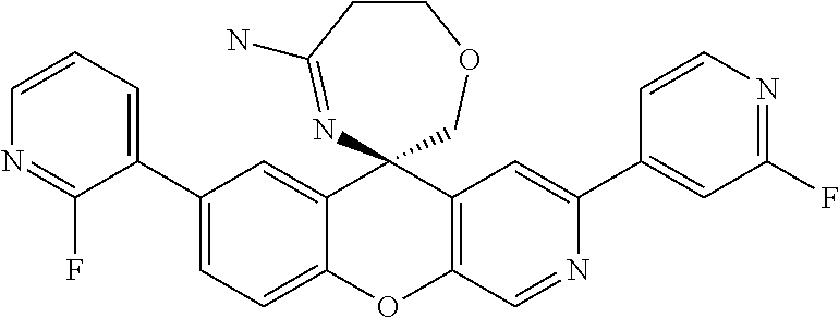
C1CC(N)=NC2(CO1)C1=CC(C3=CC=CN=C3F)=CC=C1OC1=C2C=C(C2=CC(F)=NC=C2)N=C1
